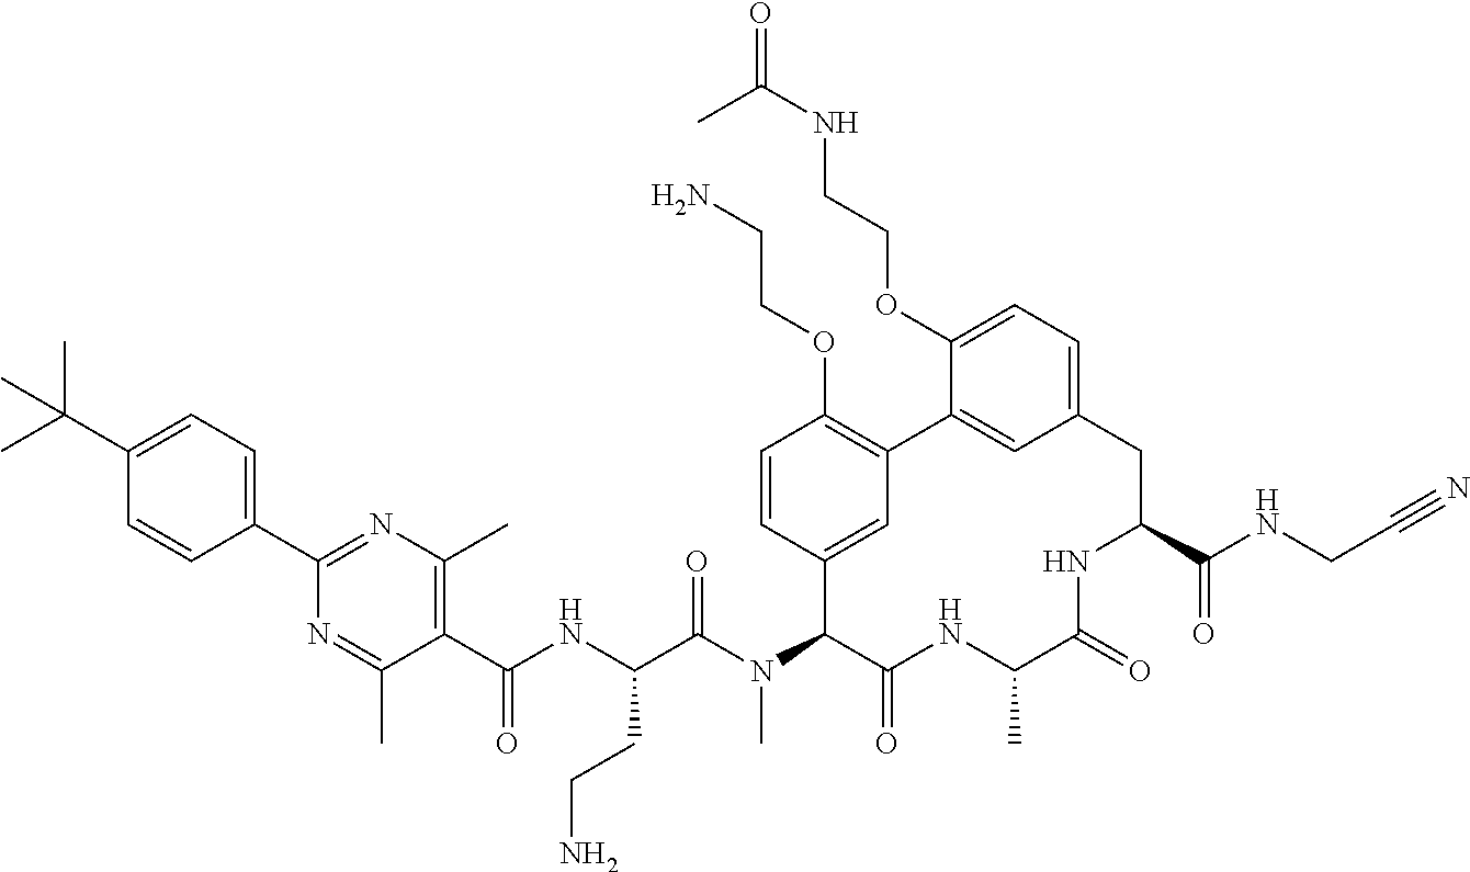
C1(C(C)(C)C)=CC=C(C2=NC(C)=C(C(NC(C(N(C3C(=O)NC(C)C(=O)NC(C(NCC#N)=O)CC4=CC=C(OCCNC(C)=O)C(=C4)C4=C(OCCN)C=CC3=C4)C)=O)CCN)=O)C(C)=N2)C=C1
